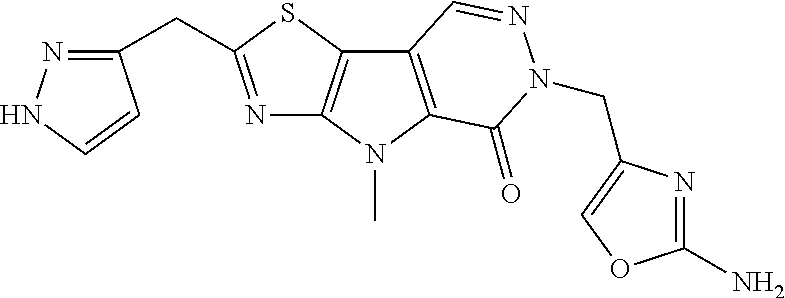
N1=C(CC2=NNC=C2)SC2=C1N(C)C1=C2C=NN(CC2=COC(N)=N2)C1=O
